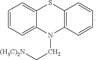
C1=CC=C2C(=C1)SC1=C(N2CC[(H3C)2N])C=CC=C1
